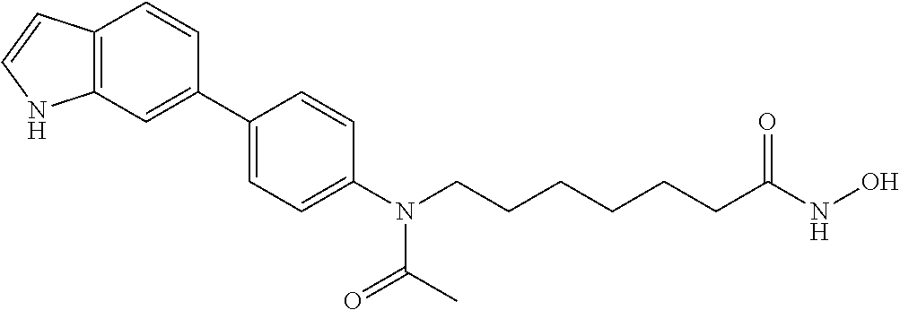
C1(C2=CC3=C(C=C2)C=CN3)=CC=C(N(CCCCCCC(NO)=O)C(=O)C)C=C1
